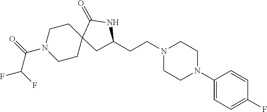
C1(N2CCN(CCC3CC4(CCN(C(=O)C(F)F)CC4)C(=O)N3)CC2)=CC=C(F)C=C1
